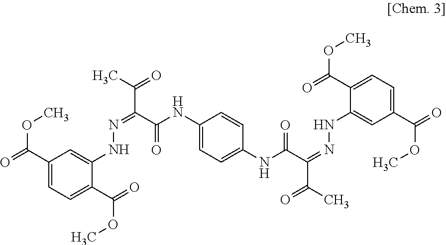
C1(C(=O)OC)=CC=C(C(=O)OC)C(NN=C(C(C)=O)C(NC2=CC=C(NC(C(=NNC3=CC(C(=O)OC)=CC=C3C(=O)OC)C(C)=O)=O)C=C2)=O)=C1
